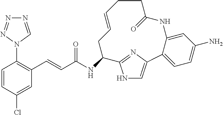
C1=CC(Cl)=CC(C=CC(NC2CC=CCCC(=O)NC3=CC(N)=CC=C3C3=CNC2=N3)=O)=C1N1C=NN=N1
